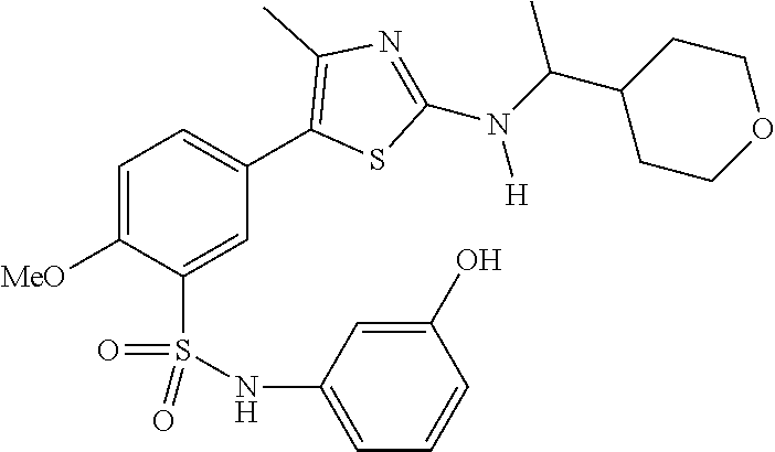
C1=C([MeO])C(S(NC2=CC=CC(O)=C2)(=O)=O)=CC(C2=C(C)N=C(N(C(C3CCOCC3)C)[H])S2)=C1
